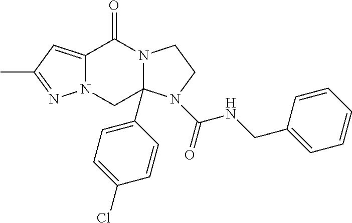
C12=CC(C)=NN1CC1(C3=CC=C(Cl)C=C3)N(C2=O)CCN1C(=O)NCC1=CC=CC=C1
